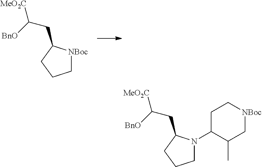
C1[NBoc]C(CC([MeO2C])[BnO])CC1.C1N(C2C(C)C[NBoc]CC2)C(CC([MeO2C])[BnO])CC1
